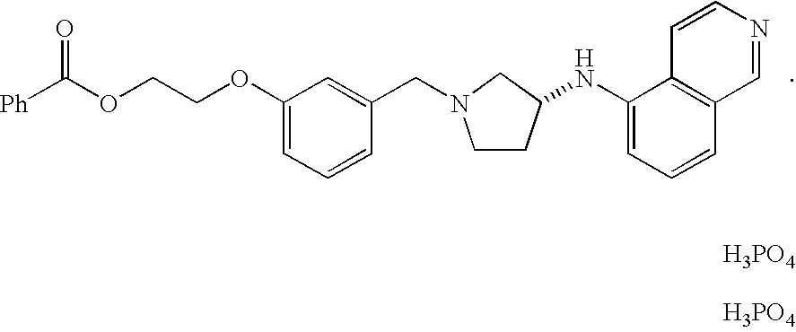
C1CC(NC2=CC=CC3=C2C=CN=C3)CN1CC1=CC(OCCOC([Ph])=O)=CC=C1.[H3PO4].[H3PO4]
